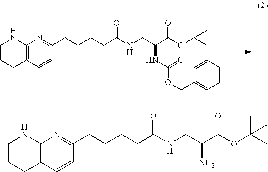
C12=C(C=CC(CCCCC(=O)NCC(C(OC(C)(C)C)=O)NC(OCC3=CC=CC=C3)=O)=N1)CCCN2.C12=C(C=CC(CCCCC(=O)NCC(C(OC(C)(C)C)=O)N)=N1)CCCN2
